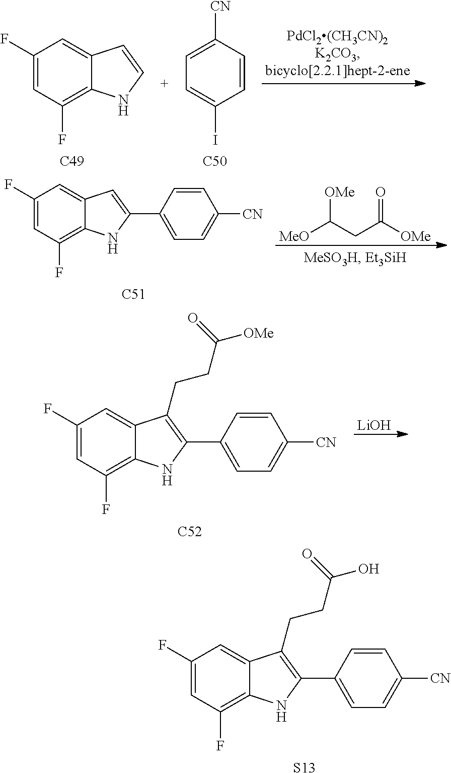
C1(F)=CC(F)=C2C(=C1)C(CCC(O)=O)=C(C1=CC=C([CN])C=C1)N2.[S13].C1=C([CN])C=CC(I)=C1.[C50].C1(F)=CC(F)=C2C(=C1)C=CN2.[C49].[MeO]C(CC([OMe])=O)[OMe].[C51].C1=C(F)C=C2C(=C1F)NC(C1=CC=C([CN])C=C1)=C2.[LiOH].C1(F)=CC(F)=C2C(=C1)C(CCC([OMe])=O)=C(C1=CC=C([CN])C=C1)N2.[C52]
